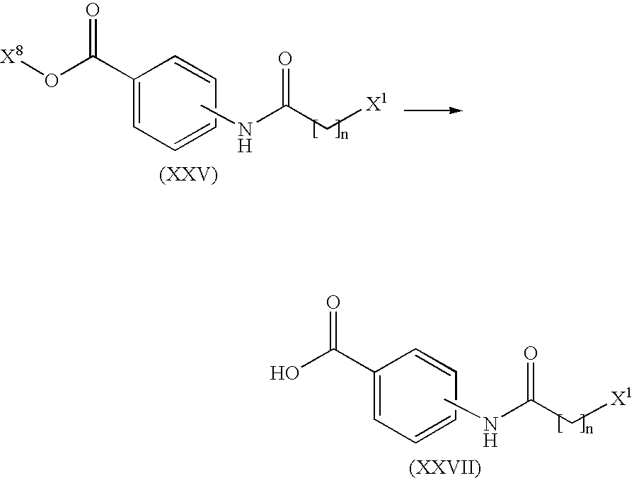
O(C(C1=CC=CC=C1)=O)[X8].C(C[X1])(=O)NC.OC(C1=CC=CC=C1)=O.C(C[X1])(=O)NC
